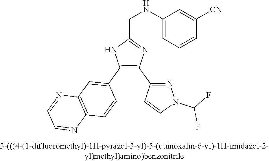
C1(NCC2=NC(C3=NN(C(F)F)C=C3)=C(C3=CC4=C(C=C3)N=CC=N4)N2)=CC=CC([CN])=C1
